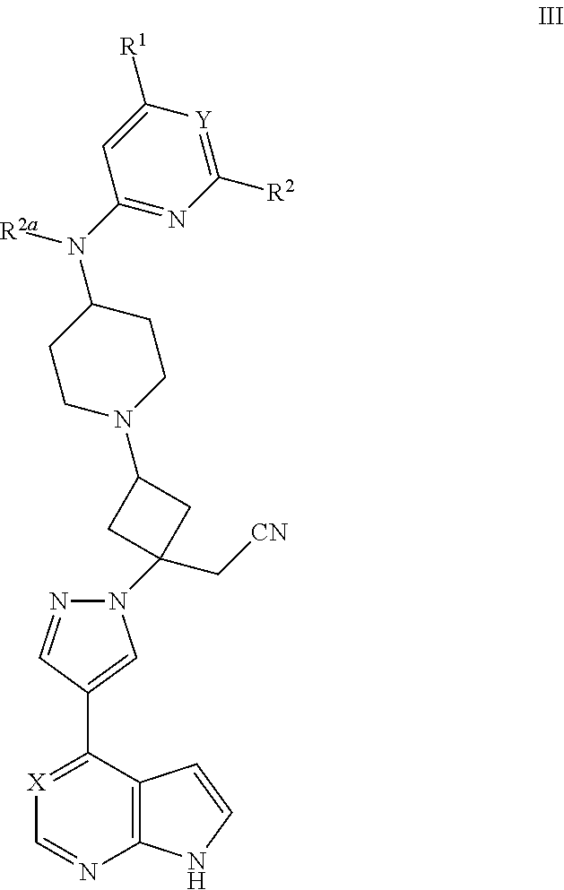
[X]1=C(C2=CN(C3(C[CN])CC(N4CCC(N(C5=NC([R2])=[Y]C([R1])=C5)[R2a])CC4)C3)N=C2)C2=C(N=C1)NC=C2
